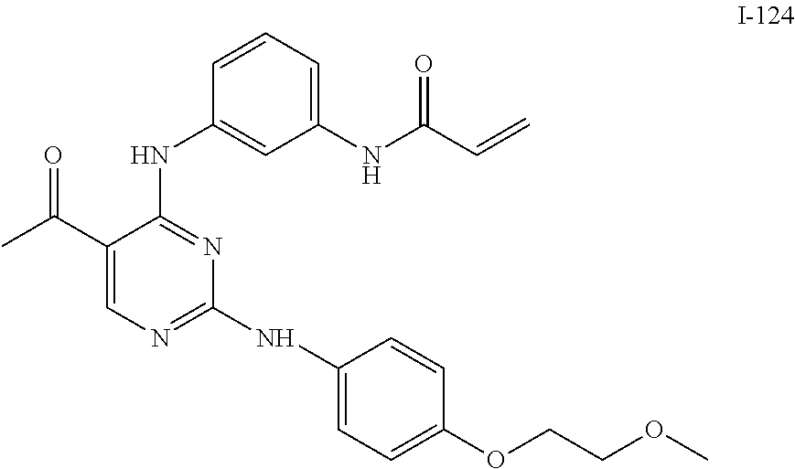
C1(C(C)=O)=CN=C(NC2=CC=C(OCCOC)C=C2)N=C1NC1=CC(NC(C=C)=O)=CC=C1
